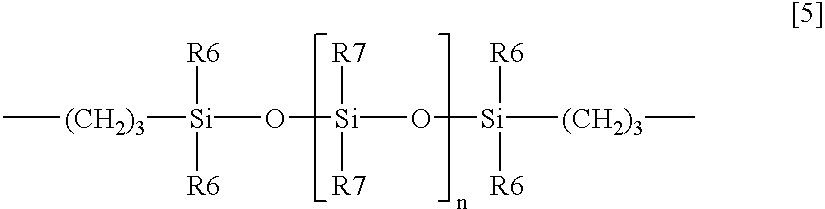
C[(CH2)3][Si]([R6])([R6])O[Si]([R7])([R7])O[Si]([(CH2)3]C)([R6])[R6]
